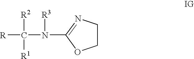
C1CN=C(N(C([R])([R2])[R1])[R3])O1
